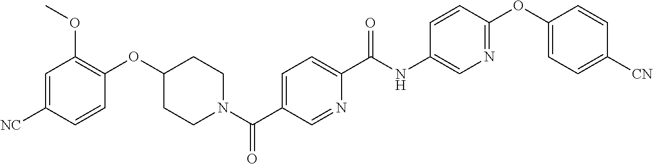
N1(C(C2=CC=C(C(NC3=CN=C(OC4=CC=C([CN])C=C4)C=C3)=O)N=C2)=O)CCC(OC2=C(OC)C=C([NC])C=C2)CC1
